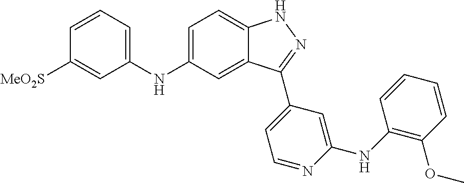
C1=C(NC2=CC=CC([SO2Me])=C2)C=C2C(=C1)NN=C2C1=CC=NC(NC2=C(OC)C=CC=C2)=C1
